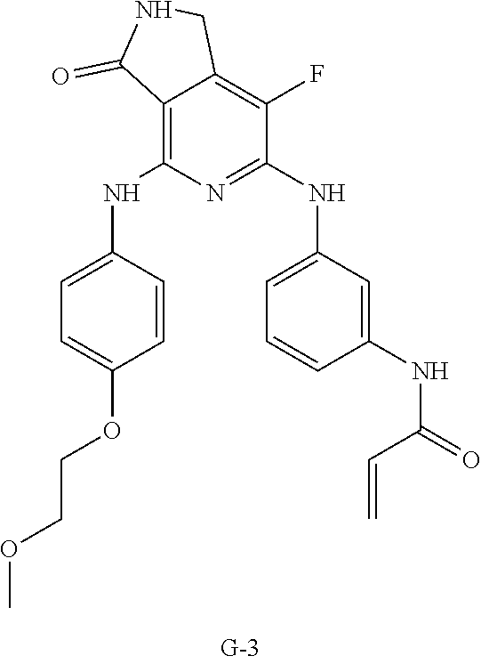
C12=C(NC3=CC=C(OCCOC)C=C3)N=C(NC3=CC=CC(NC(C=C)=O)=C3)C(F)=C1CNC2=O
